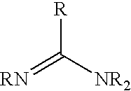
[R]C([NR2])=[RN]
